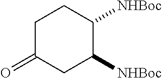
C1C(=O)CC([NHBoc])C([NHBoc])C1
